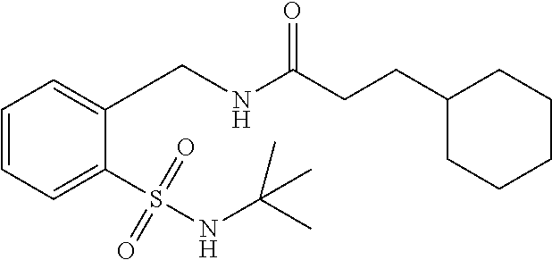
C1=CC=C(S(NC(C)(C)C)(=O)=O)C(CNC(=O)CCC2CCCCC2)=C1
